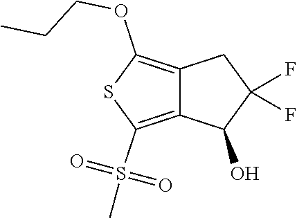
C12=C(OCCC)SC(S(C)(=O)=O)=C1C(O)C(F)(F)C2
